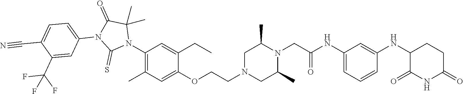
C1=C(NC(CN2C(C)CN(CCOC3=CC(C)=C(N4C(C)(C)C(=O)N(C5=CC=C(C#N)C(C(F)(F)F)=C5)C4=S)C=C3CC)CC2C)=O)C=C(NC2C(=O)NC(=O)CC2)C=C1
